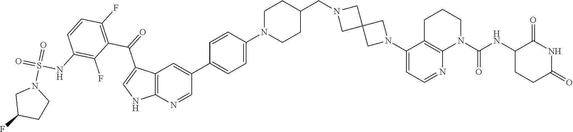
C12=C(N=CC(C3=CC=C(N4CCC(CN5CC6(C5)CN(C5=CC=NC7=C5CCCN7C(NC5C(=O)NC(=O)CC5)=O)C6)CC4)C=C3)=C1)NC=C2C(=O)C1=C(F)C=CC(NS(=O)(=O)N2CC(F)CC2)=C1F
